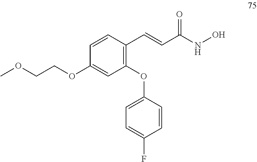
C1=CC(C=CC(NO)=O)=C(OC2=CC=C(F)C=C2)C=C1OCCOC
